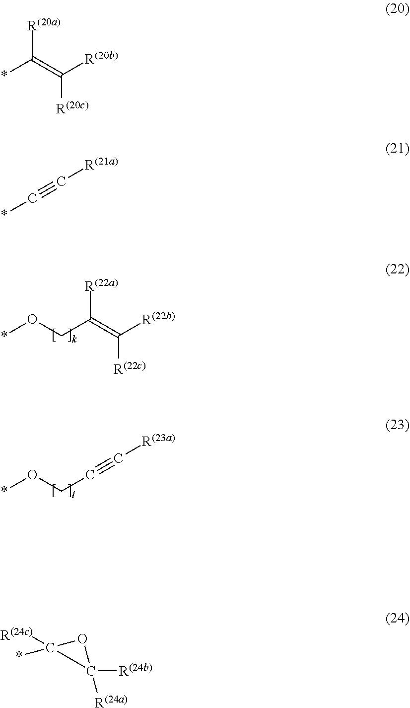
[R(22a)]C(=C([R(22b)])[R(22c)])CO*.C(#C[R(23a)])CO*.[R(20a)]C(=C([R(20b)])[R(20c)])*.*C#C[R(21a)].C1([R(24b)])([R(24a)])OC1([R(24c)])*
